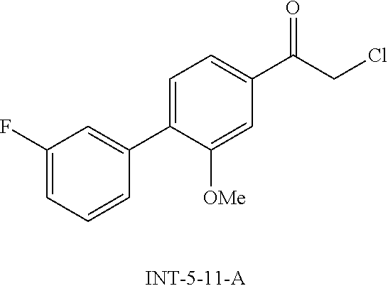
C1(F)=CC=CC(C2=CC=C(C(=O)CCl)C=C2[OMe])=C1
